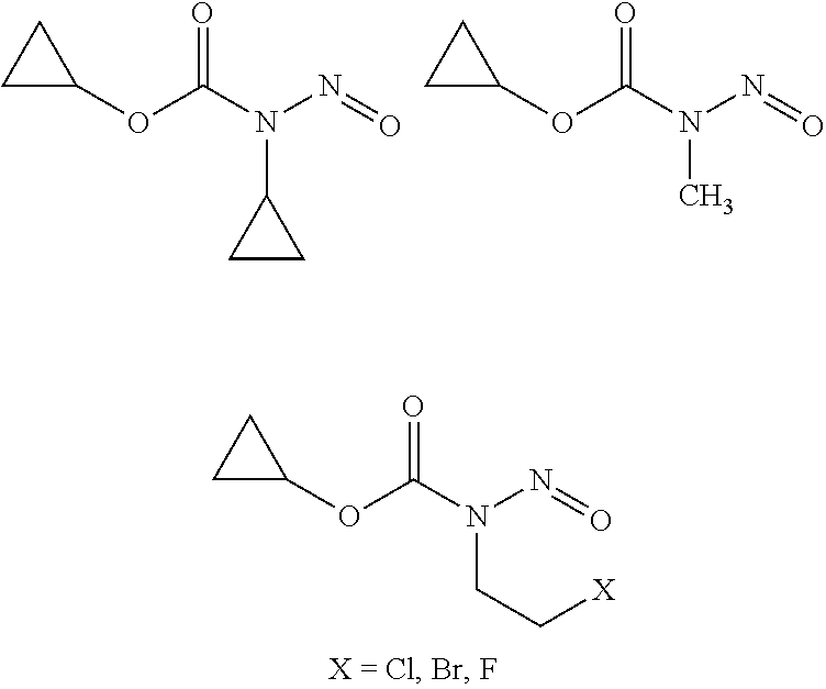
C1C(OC(N(C2CC2)N=O)=O)C1.C1C(OC(N(C)N=O)=O)C1.C1C(OC(N(CC[X])N=O)=O)C1
